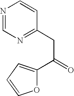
N1=CN=C(CC(=O)C2=CC=CO2)C=C1
